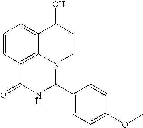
C1=CC2=C3C(=C1)C(O)CCN3C(C1=CC=C(OC)C=C1)NC2=O
